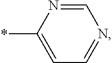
*C1=CC=NC=N1
